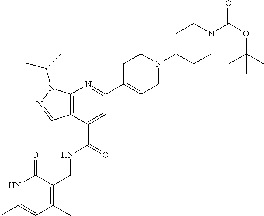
C1C(N2CCC(C3=NC4=C(C(C(=O)NCC5=C(C)C=C(C)NC5=O)=C3)C=NN4C(C)C)=CC2)CCN(C(OC(C)(C)C)=O)C1
